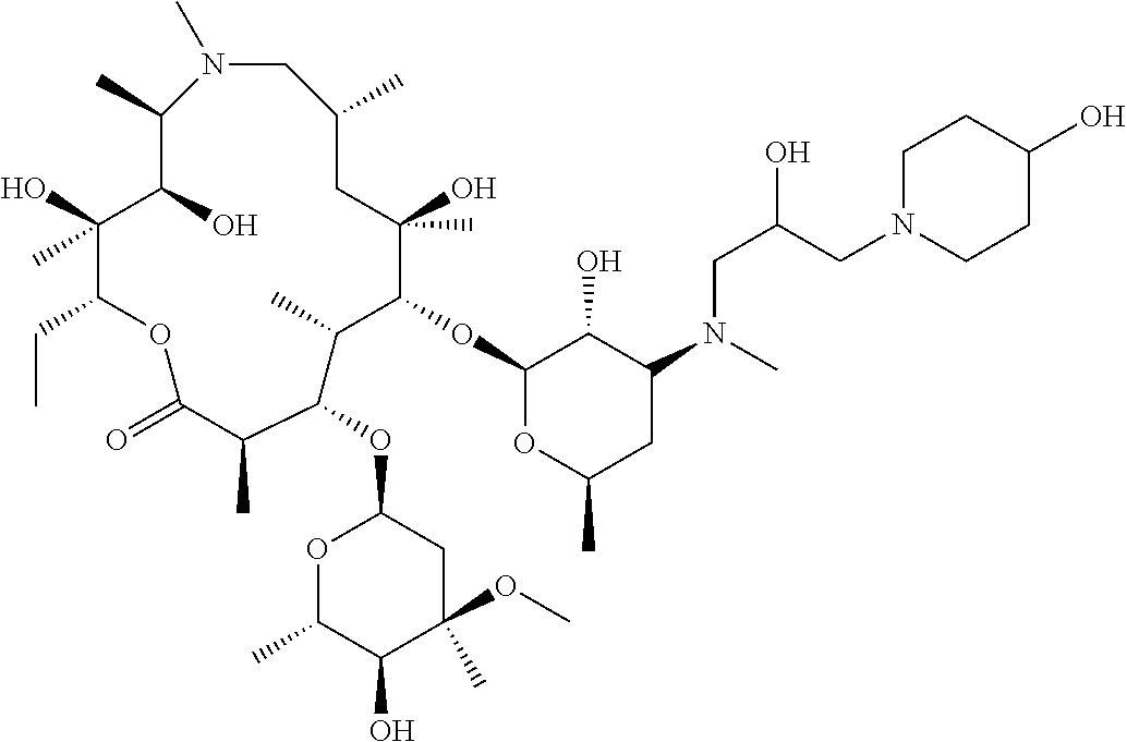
N1(C)CC(C)CC(O)(C)C(OC2OC(C)CC(N(CC(CN3CCC(O)CC3)O)C)C2O)C(C)C(OC2OC(C)C(O)C(C)(OC)C2)C(C)C(=O)OC(CC)C(O)(C)C(O)C1C
